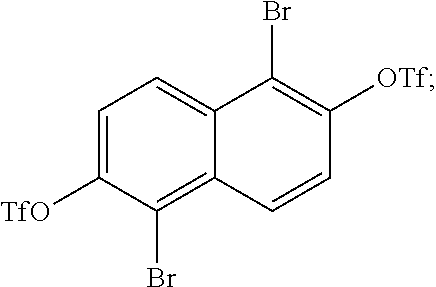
C1=C([TfO])C(Br)=C2C(=C1)C(Br)=C([OTf])C=C2
